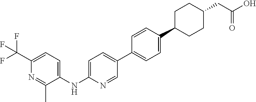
C1=C(NC2=CC=C(C(F)(F)F)N=C2C)N=CC(C2=CC=C(C3CCC(CC(O)=O)CC3)C=C2)=C1
